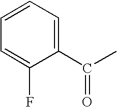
C1=CC=C(C(C)=O)C(F)=C1
